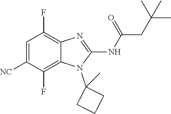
C1=C([NC])C(F)=C2C(=C1F)N=C(NC(=O)CC(C)(C)C)N2C1(C)CCC1
